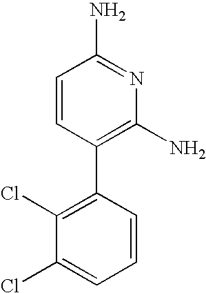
C1=CC(C2=C(N)N=C(N)C=C2)=C(Cl)C(Cl)=C1
